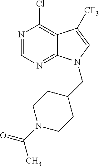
N1=CN=C2C(=C1Cl)C([CF3])=CN2CC1CCN(C(C)=O)CC1
